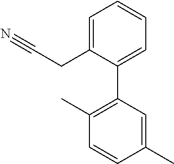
C1=C(CC#N)C(C2=C(C)C=CC(C)=C2)=CC=C1
